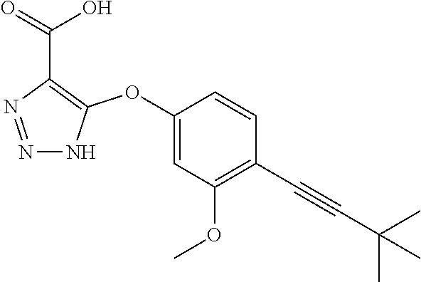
C1(OC2=C(C(=O)O)N=NN2)=CC(OC)=C(C#CC(C)(C)C)C=C1
